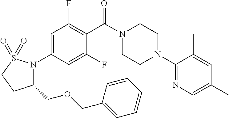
C1=C(N2C(COCC3=CC=CC=C3)CCS2(=O)=O)C=C(F)C(C(N2CCN(C3=NC=C(C)C=C3C)CC2)=O)=C1F
